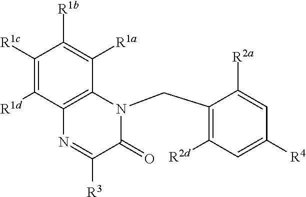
C1([R1c])=C([R1d])C2=C(C([R1a])=C1[R1b])N(CC1=C([R2d])C=C([R4])C=C1[R2a])C(=O)C([R3])=N2
